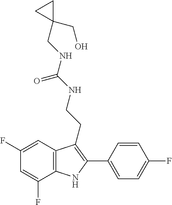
N(C(=O)NCCC1=C(C2=CC=C(F)C=C2)NC2=C1C=C(F)C=C2F)CC1(CO)CC1
